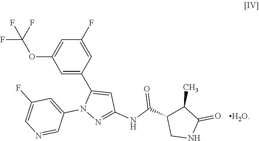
N1(C2=CC(F)=CN=C2)N=C(NC(C2C(C)C(=O)NC2)=O)C=C1C1=CC(OC(F)(F)F)=CC(F)=C1.[H2O]
